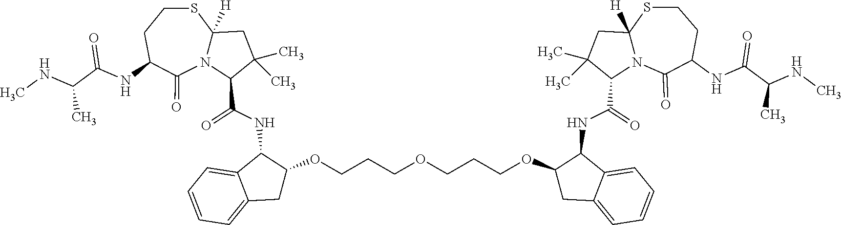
C(CCOCCCOC1CC2=CC=CC=C2C1NC(=O)C1N2C([H])(CC1(C)C)SCCC(NC(C(NC)C)=O)C2=O)OC1CC2=CC=CC=C2C1NC(=O)C1C(C)(C)CC2([H])N1C(=O)C(NC(C(NC)C)=O)CCS2
